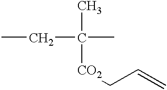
CC([CO2]CC=C)(C)CC
